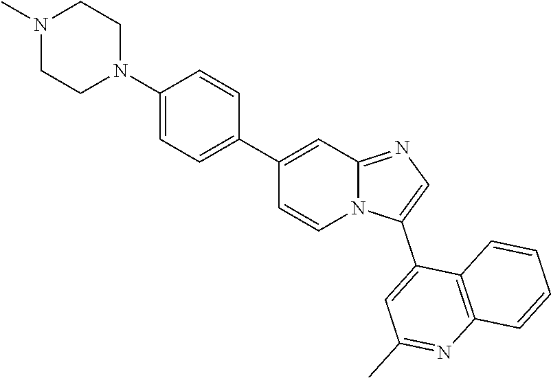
N12C(=NC=C1C1=CC(C)=NC3=C1C=CC=C3)C=C(C1=CC=C(N3CCN(C)CC3)C=C1)C=C2
